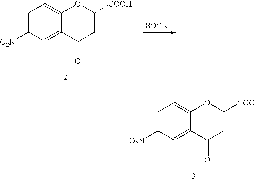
C1=C([O2N])C=C2C(=C1)OC([COCl])CC2=O.C1=C([O2N])C=C2C(=C1)OC([COOH])CC2=O.[SOCl2]
